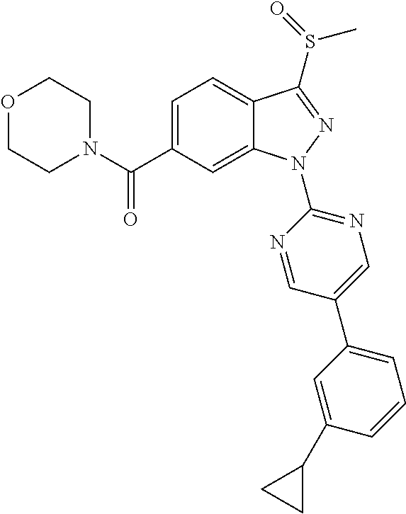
C1N(C(C2=CC=C3C(=C2)N(C2=NC=C(C4=CC=CC(C5CC5)=C4)C=N2)N=C3S(=O)C)=O)CCOC1
